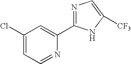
ClC1=CC=NC(C2=NC=C([CF3])N2)=C1
